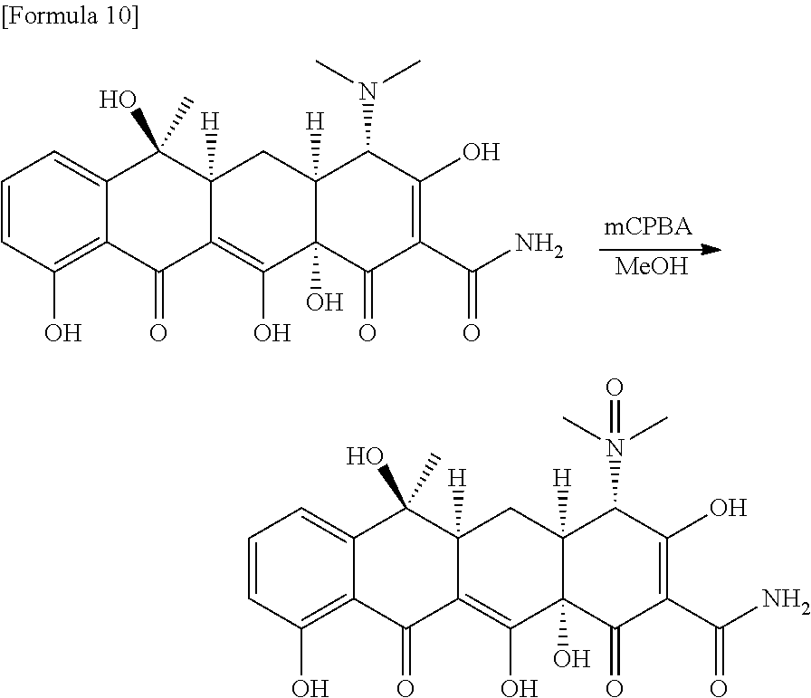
CN(C)C1C(O)=C(C(N)=O)C(=O)C2(O)C(O)=C3C(=O)C4=C(O)C=CC=C4C(O)(C)C3([H])CC21[H].[MeOH].CN(C)(C1C(O)=C(C(N)=O)C(=O)C2(O)C(O)=C3C(=O)C4=C(O)C=CC=C4C(O)(C)C3([H])CC21[H])=O
